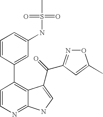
C1=CN=C2C(=C1C1=CC(NS(C)(=O)=O)=CC=C1)C(C(=O)C1=NOC(C)=C1)=CN2
